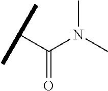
C(N(C)C)(C(C)C)=O
